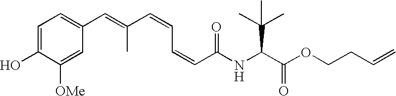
N(C(C(OCCC=C)=O)C(C)(C)C)C(C=CC=CC(=CC1=CC=C(O)C([OMe])=C1)C)=O
